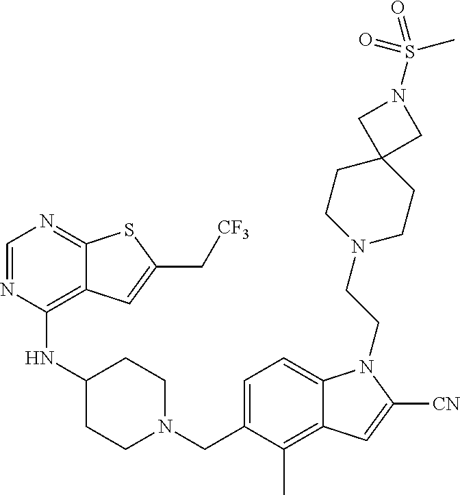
C1=NC(NC2CCN(CC3=CC=C4C(=C3C)C=C([CN])N4CCN3CCC4(CC3)CN(S(=O)(=O)C)C4)CC2)=C2C(=N1)SC(C[CF3])=C2
